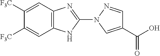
C1([F3C])=CC2=C(C=C1[F3C])NC(N1C=C(C(O)=O)C=N1)=N2
